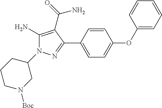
C1(OC2=CC=C(C3=NN(C4CN([Boc])CCC4)C(N)=C3C(N)=O)C=C2)=CC=CC=C1
